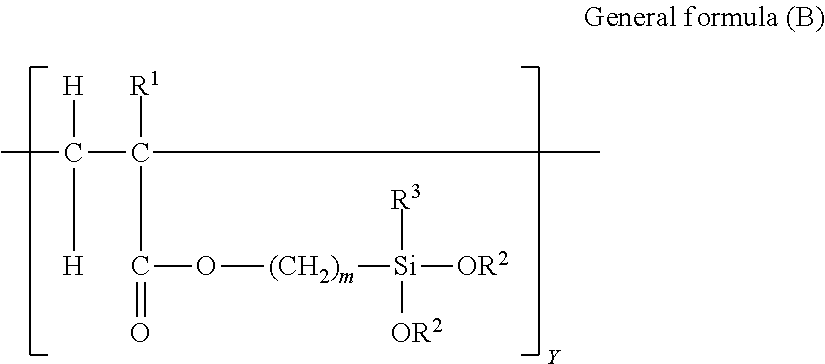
C(C)(C(C)([R1])C(=O)O[(CH2)m][Si]([OR2])([R3])[OR2])([H])[H]
